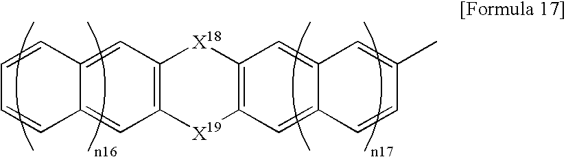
C12=C([X18]C3=C([X19]1)C=C1C(=C3)C=CC=C1)C=C1C(=C2)C=CC(C)=C1
